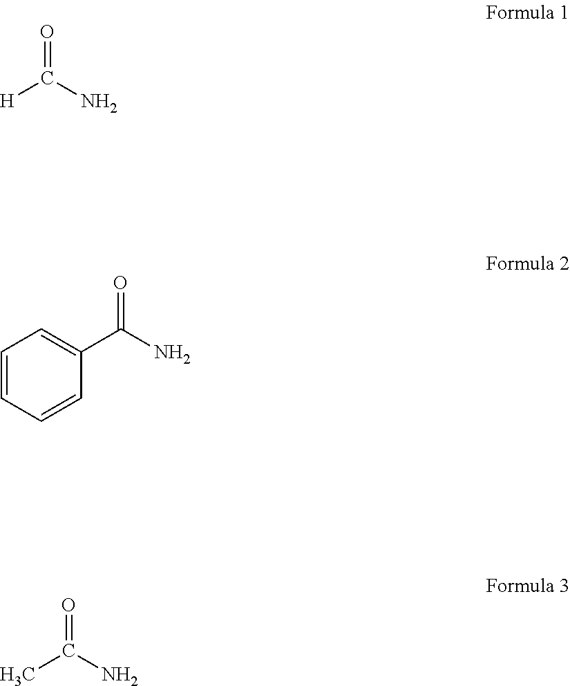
O=C(N)[H].C1=CC=CC(C(N)=O)=C1.O=C(N)C
